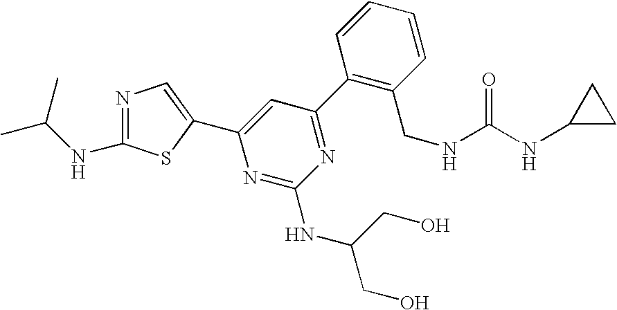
C1(C2=NC(NC(CO)CO)=NC(C3=CN=C(NC(C)C)S3)=C2)=C(CNC(NC2CC2)=O)C=CC=C1
